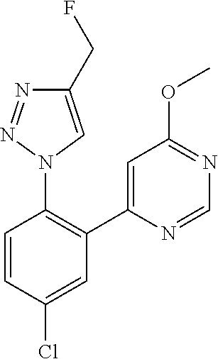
C1=CC(Cl)=CC(C2=CC(OC)=NC=N2)=C1N1C=C(CF)N=N1
